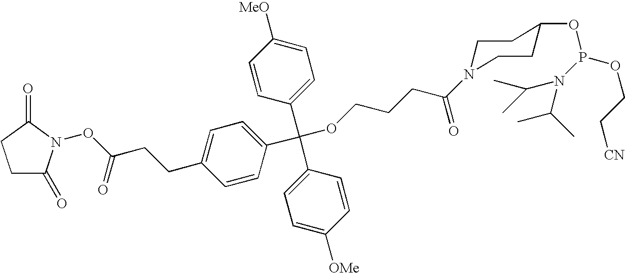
C1C(=O)N(OC(CCC2=CC=C(C(OCCCC(=O)N3CCC(OP(N(C(C)C)C(C)C)OCC[CN])CC3)(C3=CC=C([MeO])C=C3)C3=CC=C([OMe])C=C3)C=C2)=O)C(=O)C1
